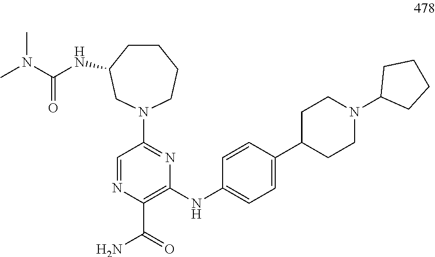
C1(N2CC(NC(N(C)C)=O)CCCC2)=NC(NC2=CC=C(C3CCN(C4CCCC4)CC3)C=C2)=C(C(N)=O)N=C1
